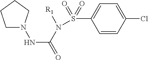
C1=CC(Cl)=CC=C1S(N([R1])C(=O)NN1CCCC1)(=O)=O
